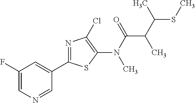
C1=NC=C(F)C=C1C1=NC(Cl)=C(N(C(C(C(SC)C)C)=O)C)S1
